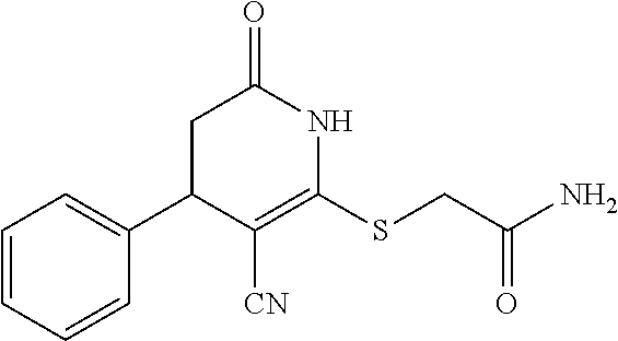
C1(C2C([CN])=C(SCC(N)=O)NC(=O)C2)=CC=CC=C1
